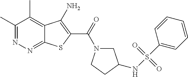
C1(C)=NN=C2C(=C1C)C(N)=C(C(=O)N1CC(NS(C3=CC=CC=C3)(=O)=O)CC1)S2
